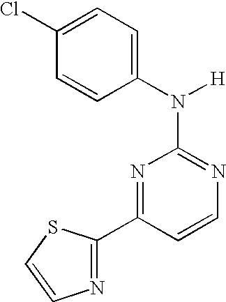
N1=C(N([H])C2=CC=C(Cl)C=C2)N=C(C2=NC=CS2)C=C1
